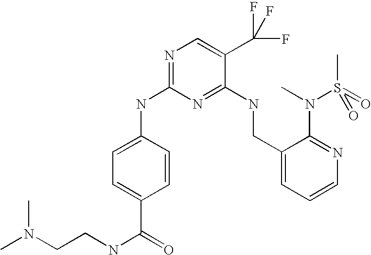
C1(CNC2=NC(NC3=CC=C(C(=O)NCCN(C)C)C=C3)=NC=C2C(F)(F)F)=CC=CN=C1N(C)S(C)(=O)=O
